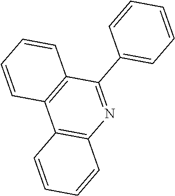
C12=C(N=C(C3=CC=CC=C3)C3=C1C=CC=C3)C=CC=C2
